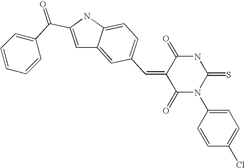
C1(=CC2=CC=C3C(=C2)C=C(C(C2=CC=CC=C2)=O)N3)C(=O)N(C2=CC=C(Cl)C=C2)C(=S)NC1=O
